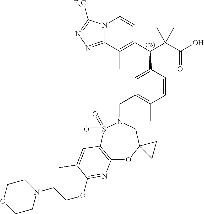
N12C(=NN=C1[F3C])C(C)=C(C(C(C(O)=O)(C)C)C1=CC(CN3CC4(OC5=C(S3(=O)=O)C=C(C)C(OCCN3CCOCC3)=N5)CC4)=C(C)C=C1)C=C2
